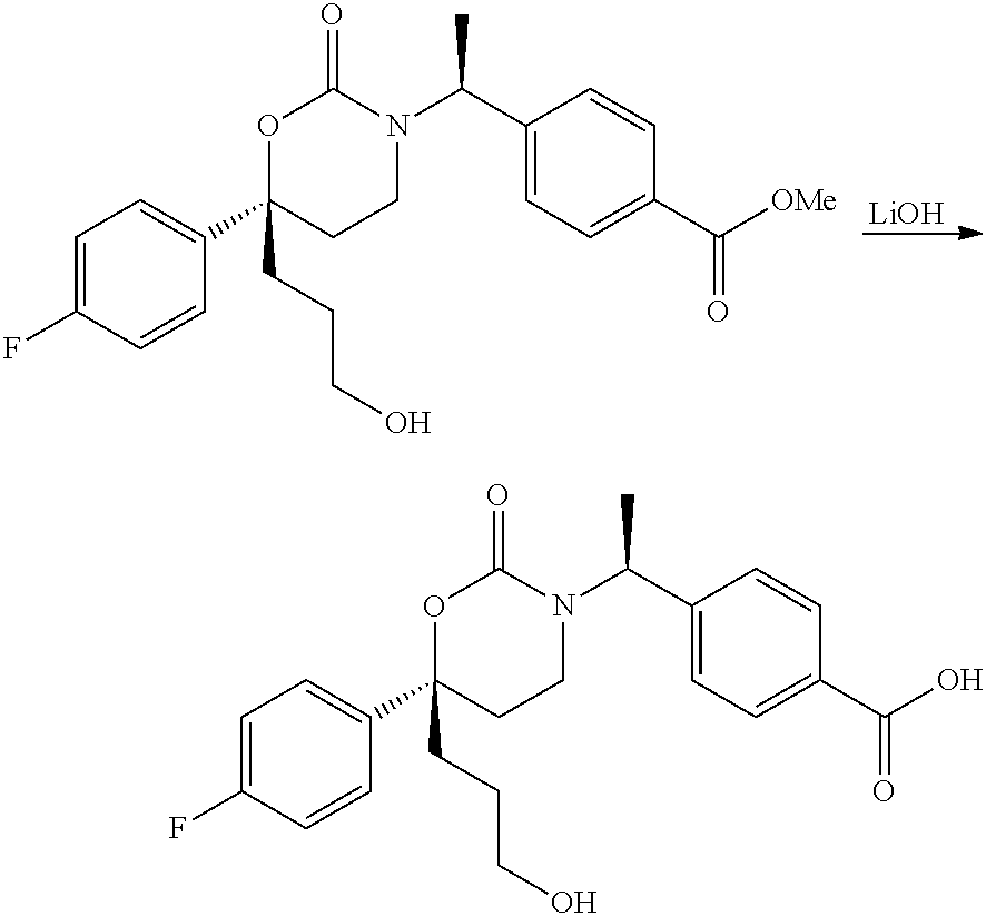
[LiOH].C1=C(F)C=CC(C2(CCCO)CCN(C(C)C3=CC=C(C([OMe])=O)C=C3)C(=O)O2)=C1.C1=C(F)C=CC(C2(CCCO)CCN(C(C)C3=CC=C(C(O)=O)C=C3)C(=O)O2)=C1
